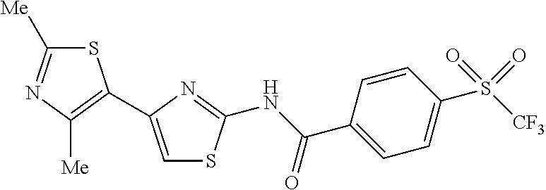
S1C([Me])=NC([Me])=C1C1=CSC(NC(C2=CC=C(S([CF3])(=O)=O)C=C2)=O)=N1
